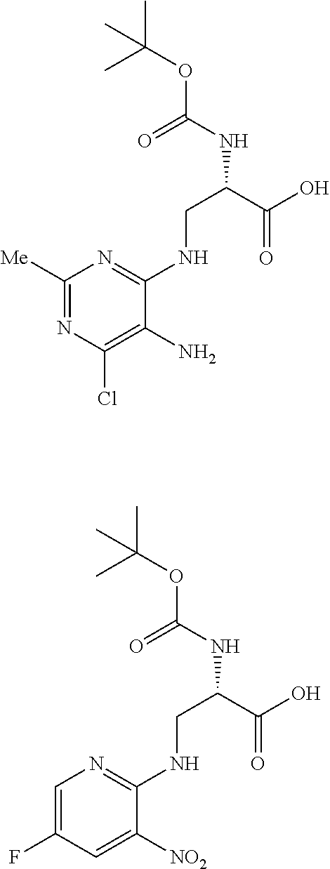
C1([Me])=NC(Cl)=C(N)C(NCC(C(O)=O)NC(OC(C)(C)C)=O)=N1.C1=C(F)C=C([NO2])C(NCC(C(O)=O)NC(OC(C)(C)C)=O)=N1
